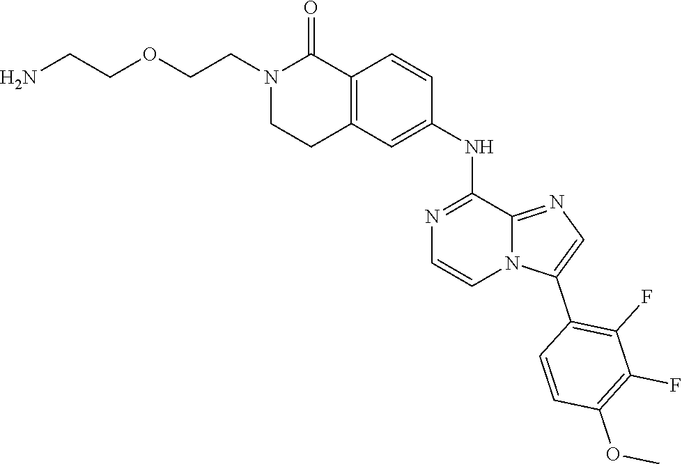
C12=C(C=C(NC3=NC=CN4C3=NC=C4C3=C(F)C(F)=C(OC)C=C3)C=C1)CCN(CCOCCN)C2=O
